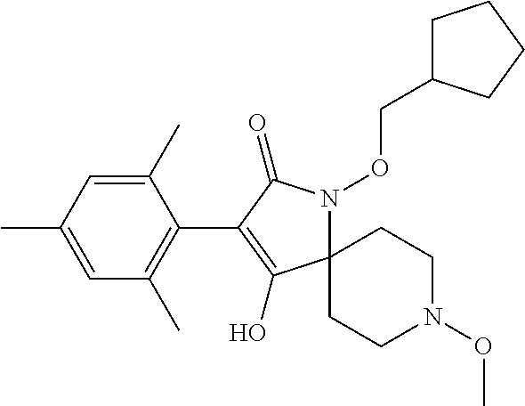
C1(C)=CC(C)=CC(C)=C1C1=C(O)C2(N(OCC3CCCC3)C1=O)CCN(OC)CC2
